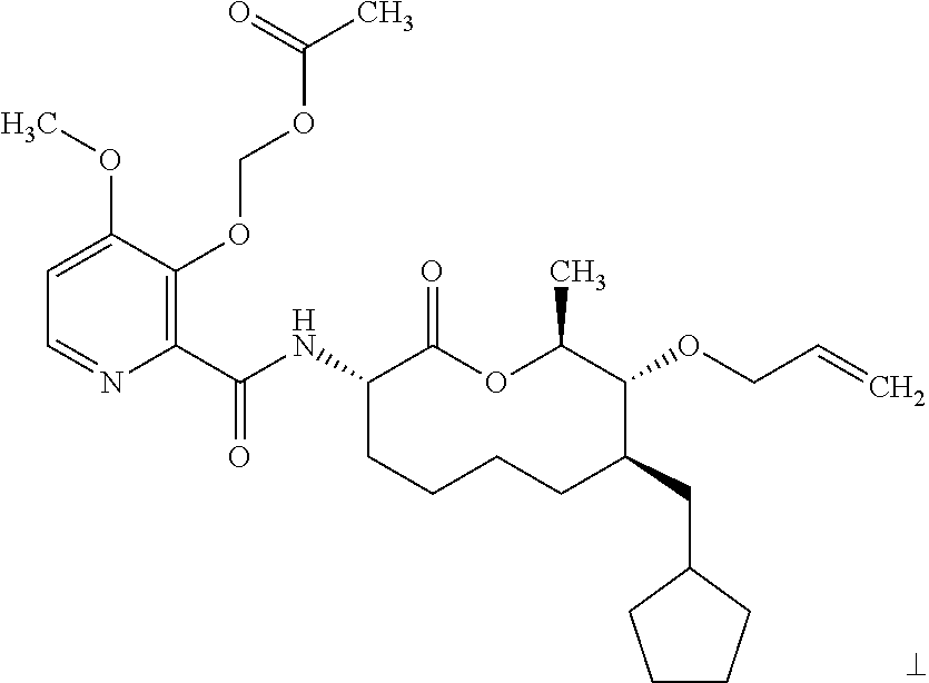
C1(C(NC2CCCCC(CC3CCCC3)C(OCC=C)C(C)OC2=O)=O)=C(OCOC(C)=O)C(OC)=CC=N1
